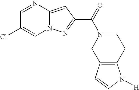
C1=NC2=CC(C(=O)N3CC4=C(CC3)N([H])C=C4)=NN2C=C1Cl
